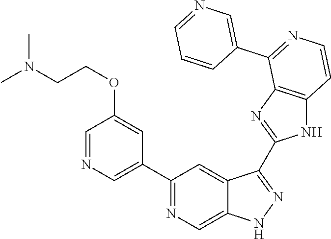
C1(C2=NC=C3C(=C2)C(C2=NC4=C(N2)C=CN=C4C2=CN=CC=C2)=NN3)=CN=CC(OCCN(C)C)=C1
